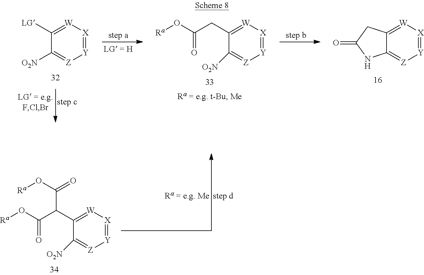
C1([LG])=[W][X]=[Y][Z]=C1[O2N].C12=[W][X]=[Y][Z]=C1NC(=O)C2.C1(CC(O[Ra])=O)=[W][X]=[Y][Z]=C1[O2N].C1(C(C(O[Ra])=O)C(O[Ra])=O)=[W][X]=[Y][Z]=C1[O2N]
